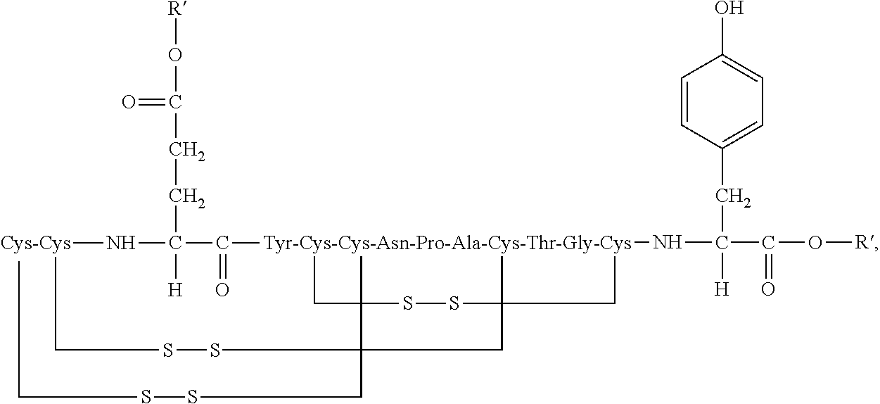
C1=CC(CC([H])(C(O[R])=O)N[Tyr-Cys-Cys-Asn-Pro-Ala-Cys-Thr-Gly-Cys]C(C(N[Cys-Cys])([H])CCC(O[R])=O)=O)=CC=C1O.CCC1(C)C(SSCC)(CSSCC)CCC(C)(CC)SS1
